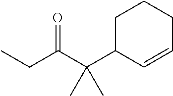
CCC(C(C1C=CCCC1)(C)C)=O
